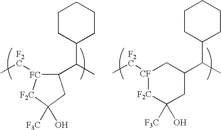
C1(C(C)C2CCCCC2)[FC]([F2C]C)[F2C]C([F3C])(O)C1.C1(C(C)C2CCCCC2)C[CF]([F2C]C)[F2C]C([F3C])(O)C1
